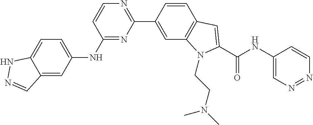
C1=CC(NC2=CC=C3C(=C2)C=NN3)=NC(C2=CC3=C(C=C2)C=C(C(NC2=CN=NC=C2)=O)N3CCN(C)C)=N1
